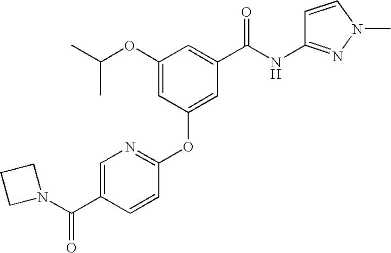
C1=C(C(N2CCC2)=O)C=CC(OC2=CC(C(NC3=NN(C)C=C3)=O)=CC(OC(C)C)=C2)=N1
